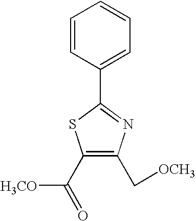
C1=CC(C2=NC(C[OCH3])=C(C(=O)[H3CO])S2)=CC=C1
